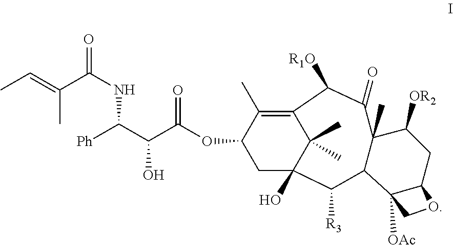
C1C(OC(C(C([Ph])NC(=O)C(=CC)C)O)=O)C(C)=C2C(C)(C)C1(O)C([R3])C1C(C)(C([OR2])CC3C1([OAc])CO3)C(=O)C2[R1O]
